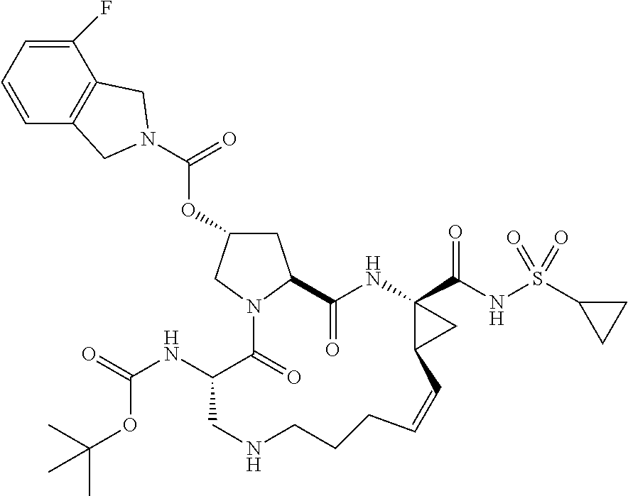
C1(F)=CC=CC2=C1CN(C(=O)OC1CC3C(=O)NC4(C(NS(C5CC5)(=O)=O)=O)C(C4)C=CCCCNCC(NC(=O)OC(C)(C)C)C(=O)N3C1)C2
